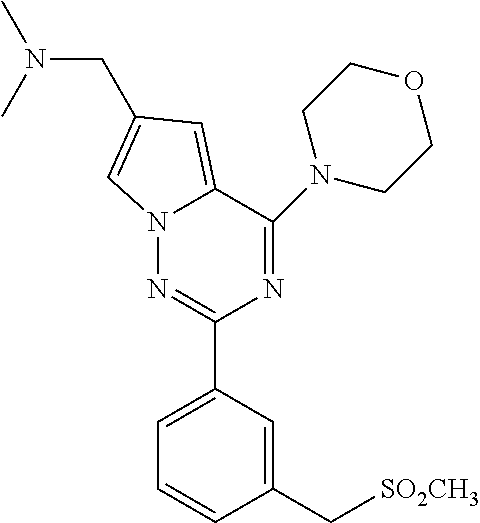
C1(C[SO2CH3])=CC(C2=NN3C(=CC(CN(C)C)=C3)C(N3CCOCC3)=N2)=CC=C1
